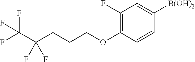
C1(F)=C(OCCCC(C(F)(F)F)(F)F)C=CC([B(OH)2])=C1
